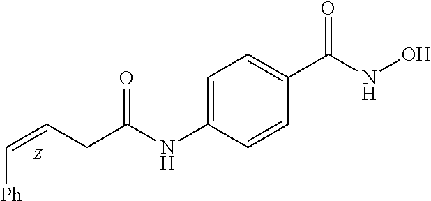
C(=CCC(=O)NC1=CC=C(C(=O)NO)C=C1)[Ph]
